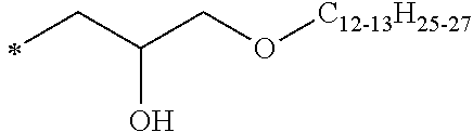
C(C(CO[C12-13H25-27])O)C
